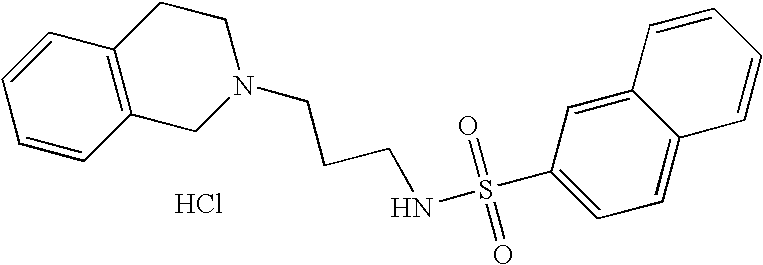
Cl.C1=CC2=C(C=C1)CCN(CCCNS(C1=CC=C3C(=C1)C=CC=C3)(=O)=O)C2
